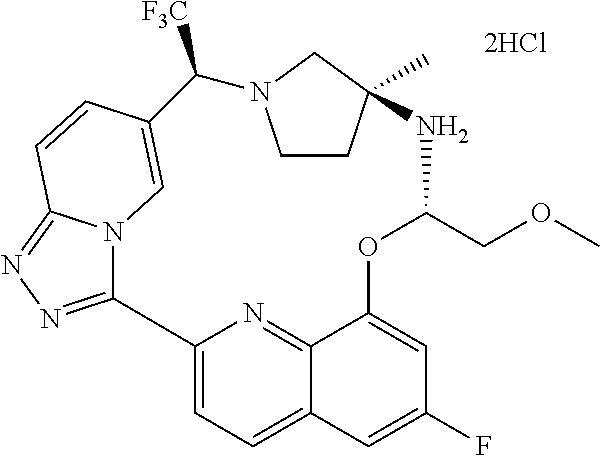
C12=CC=C3C(=N1)C(=CC(F)=C3)OC(COC)NC1(C)CCN(C([F3C])C3=CN4C2=NN=C4C=C3)C1
